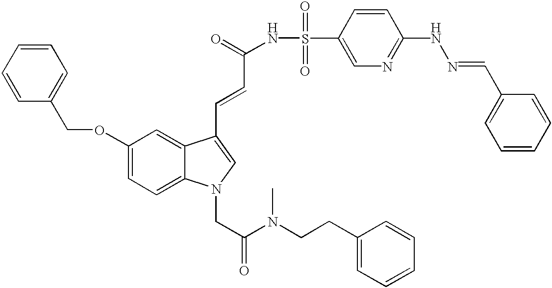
C1=CC(COC2=CC=C3C(=C2)C(C=CC(NS(=O)(=O)C2=CN=C(NN=CC4=CC=CC=C4)C=C2)=O)=CN3CC(N(C)CCC2=CC=CC=C2)=O)=CC=C1
